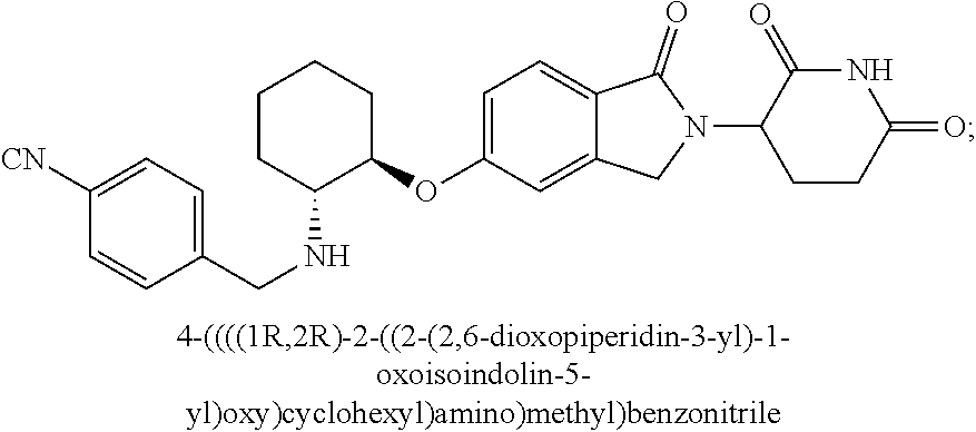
C1=C(OC2CCCCC2NCC2=CC=C([CN])C=C2)C=C2C(=C1)C(=O)N(C1CCC(=O)NC1=O)C2
